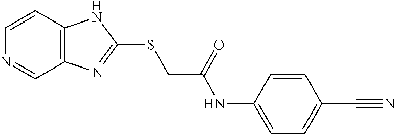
C12=C(C=CN=C1)NC(SCC(NC1=CC=C(C#N)C=C1)=O)=N2
